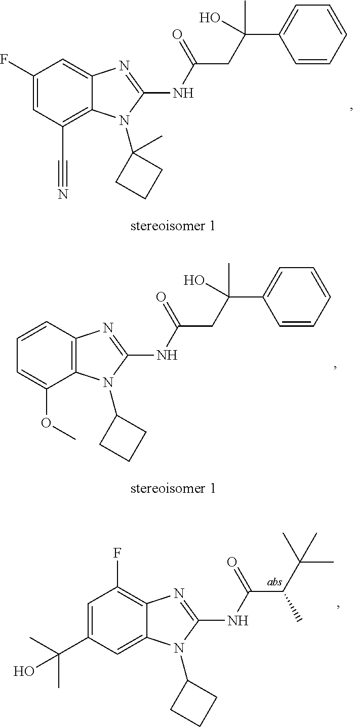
C1(F)=CC(C#N)=C2C(=C1)N=C(NC(CC(C1=CC=CC=C1)(O)C)=O)N2C1(C)CCC1.C1=CC2=C(N(C3CCC3)C(NC(CC(C3=CC=CC=C3)(O)C)=O)=N2)C(OC)=C1.C1=C(C(C)(C)O)C=C2C(=C1F)N=C(NC(C(C(C)(C)C)C)=O)N2C1CCC1
